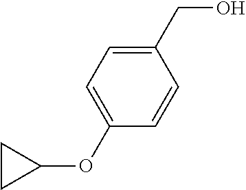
C1(CO)=CC=C(OC2CC2)C=C1
